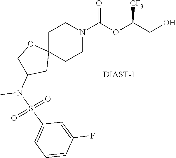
C1C2(CCN(C(OC(CO)[CF3])=O)C1)OCC(N(C)S(=O)(=O)C1=CC=CC(F)=C1)C2
